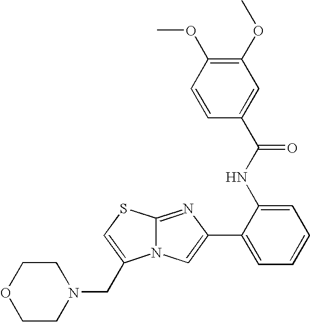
N12C(=NC(C3=CC=CC=C3NC(C3=CC(OC)=C(OC)C=C3)=O)=C1)SC=C2CN1CCOCC1
